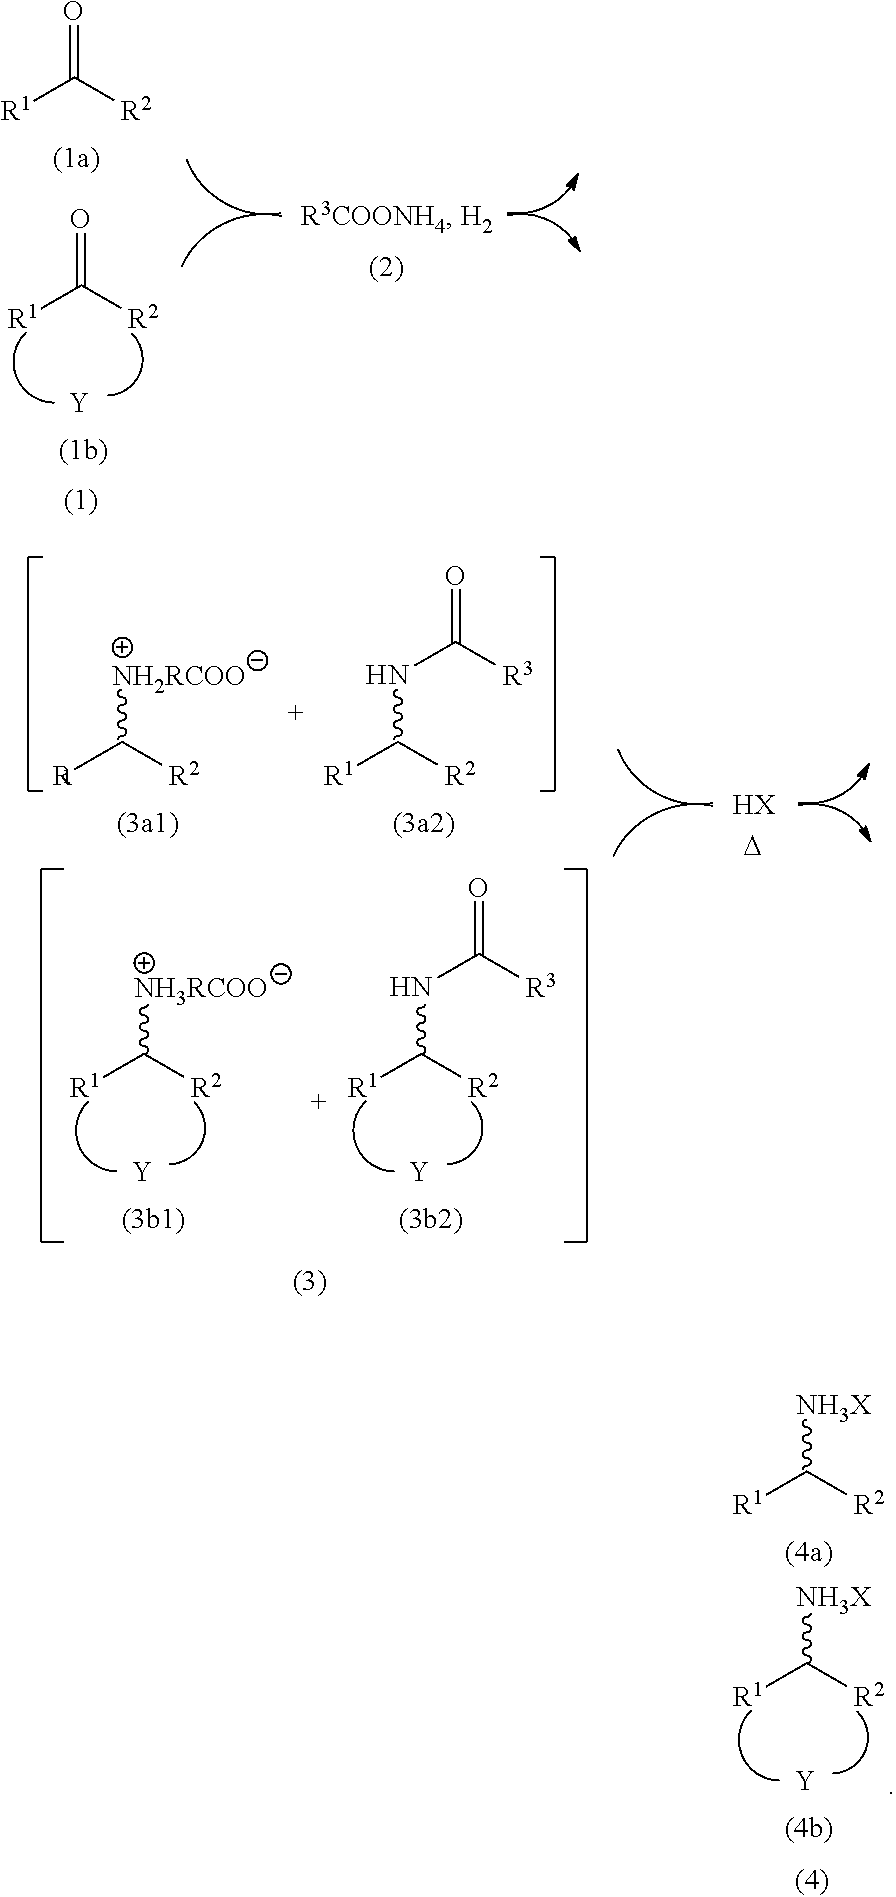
[R1]C([R2])[NH3RCOO].[Y].[R1]C([R2])NC([R3])=O.[Y].[NH2RCOO]C([R2])[R1].N(C([R2])[R1])C([R3])=O.[HX].[D].[R1]C([R2])[NH3X].[Y].[NH3X]C([R2])[R1].[R1]C([R2])=O.[Y].[R1]C([R2])=O
